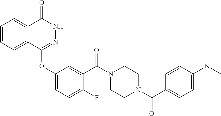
C1=CC=C2C(=C1)C(=O)NN=C2OC1=CC=C(F)C(C(N2CCN(C(C3=CC=C(N(C)C)C=C3)=O)CC2)=O)=C1
